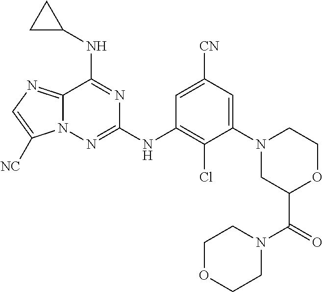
C12=NC=C([NC])N1N=C(NC1=C(Cl)C(N3CC(C(N4CCOCC4)=O)OCC3)=CC([CN])=C1)N=C2NC1CC1
